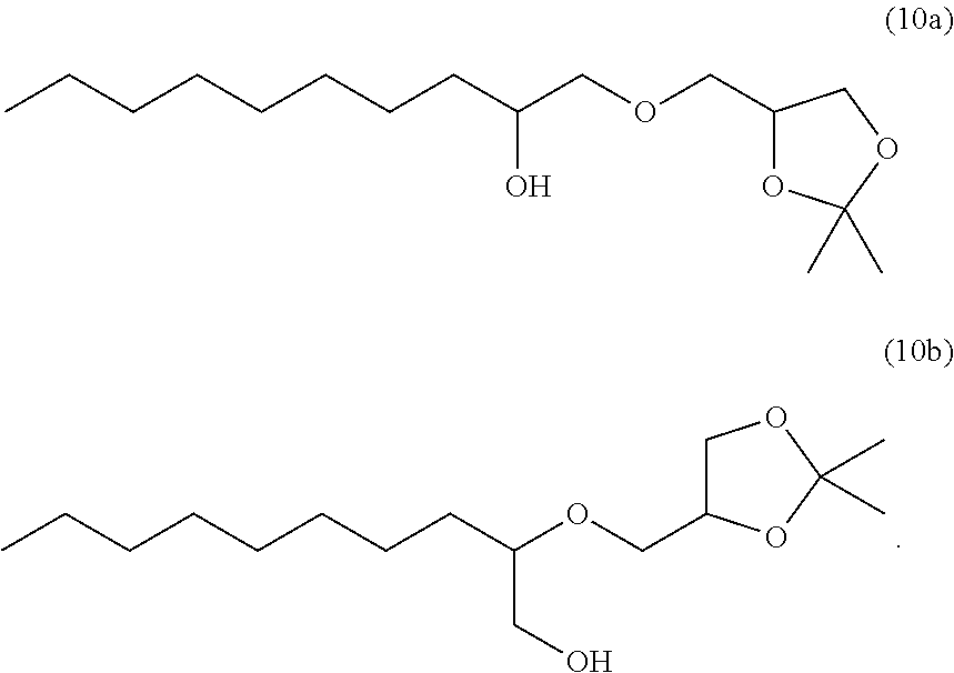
C1C(COC(CCCCCCCC)CO)OC(C)(C)O1.C1(COCC(CCCCCCCC)O)OC(C)(C)OC1
